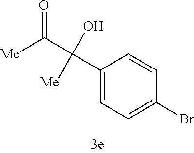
C1(C(C([Me])=O)(O)[Me])=CC=C(Br)C=C1
